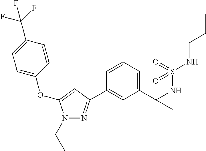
C1(C(NS(NCCC)(=O)=O)(C)C)=CC=CC(C2=NN(CC)C(OC3=CC=C(C(F)(F)F)C=C3)=C2)=C1
